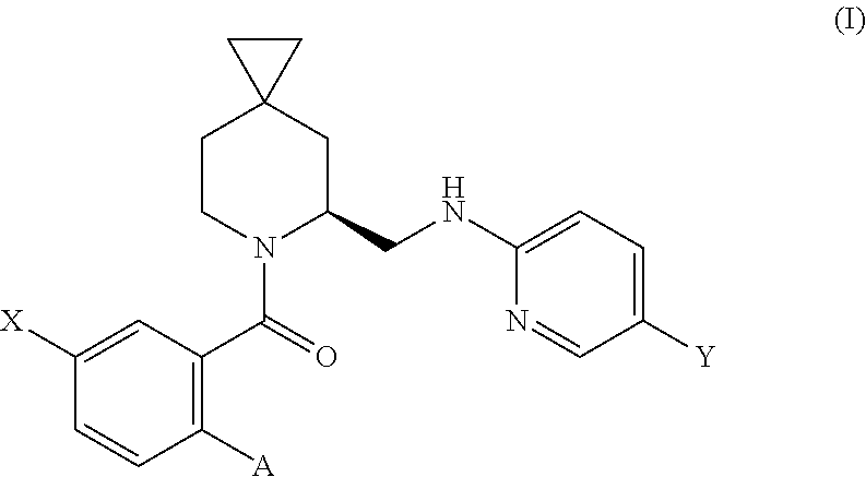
C1CN(C(=O)C2=C([A])C=CC([X])=C2)C(CNC2=CC=C([Y])C=N2)CC12CC2
